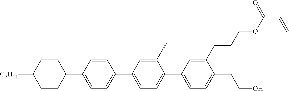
C1CC([C5H11])CCC1C1=CC=C(C2=CC=C(C3=CC=C(CCO)C(CCCOC(C=C)=O)=C3)C(F)=C2)C=C1
